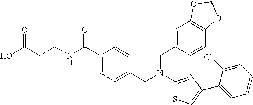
N(C1=NC(C2=CC=CC=C2Cl)=CS1)(CC1=CC=C(C(NCCC(O)=O)=O)C=C1)CC1=CC2=C(C=C1)OCO2
